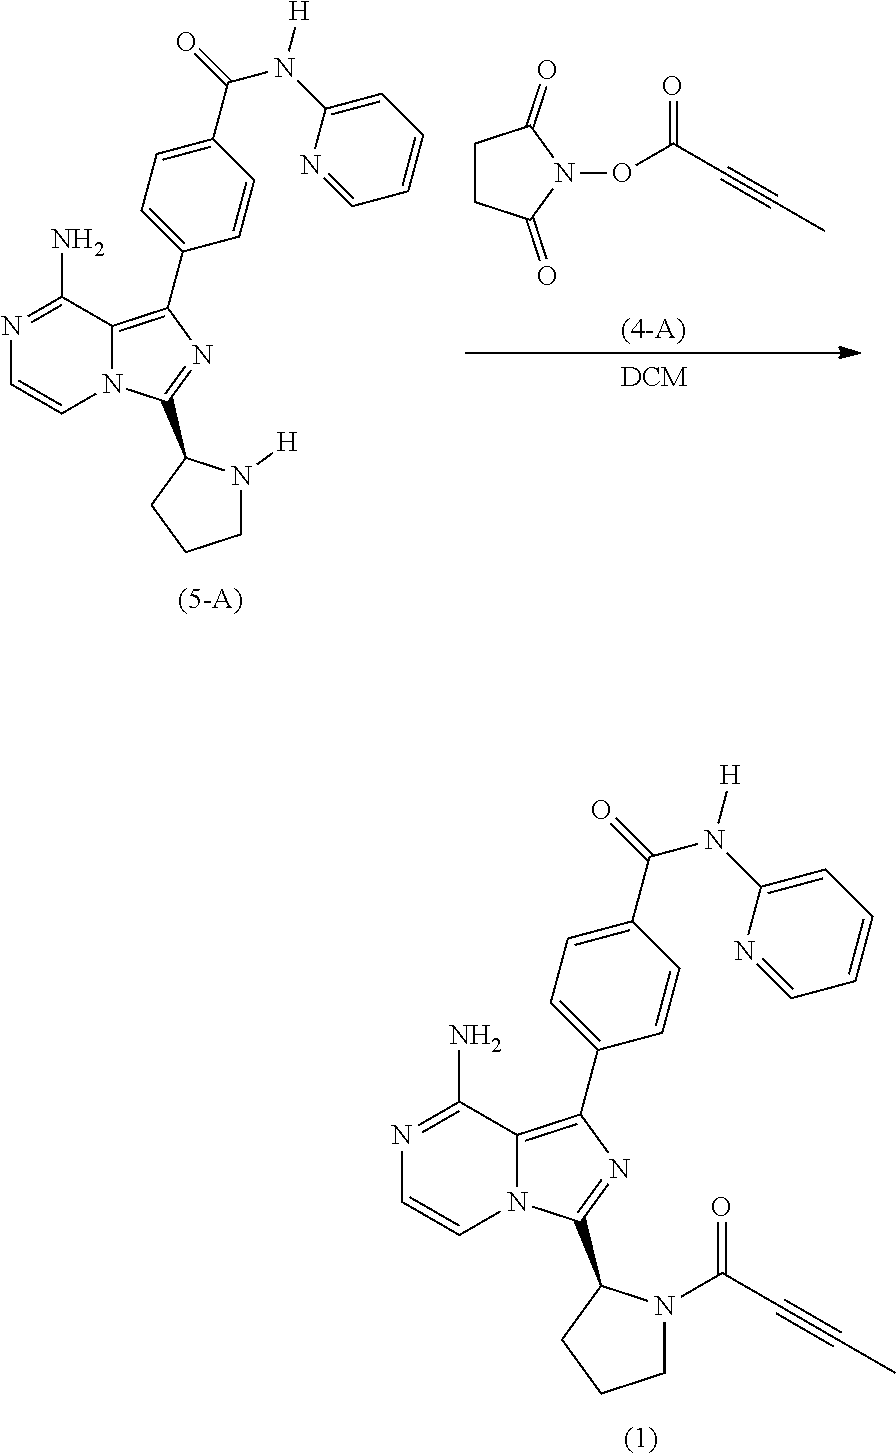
N1=C(N)C2=C(C3=CC=C(C(=O)N(C4=CC=CC=N4)[H])C=C3)N=C(C3CCCN3C(C#CC)=O)N2C=C1.N1=C(N)C2=C(C3=CC=C(C(=O)N(C4=CC=CC=N4)[H])C=C3)N=C(C3CCCN3[H])N2C=C1.C1CC(=O)N(OC(C#CC)=O)C1=O
